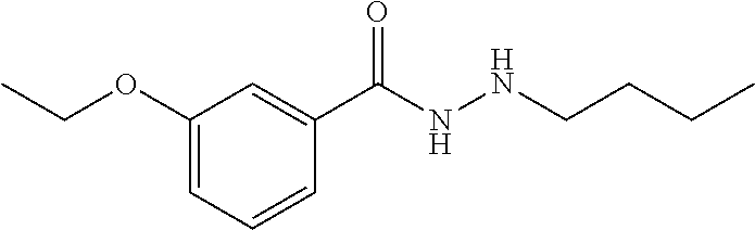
C1=C(OCC)C=C(C(NNCCCC)=O)C=C1
